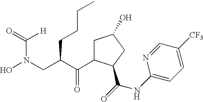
[H].C(=O)(NC1=CC=C([CF3])C=N1)C1C(C(C(CN(O)C(=O)[H])CCCC)=O)CC(O)C1
